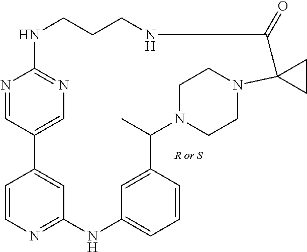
N1C2=NC=C(C=N2)C2=CC(=NC=C2)NC2=CC=CC(=C2)C(C)N2CCN(CC2)C2(C(=O)NCCC1)CC2
